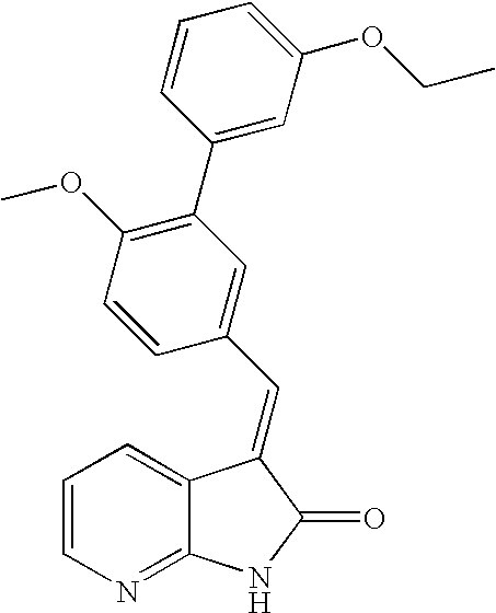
C1=CN=C2C(=C1)C(=CC1=CC(C3=CC(OCC)=CC=C3)=C(OC)C=C1)C(=O)N2
